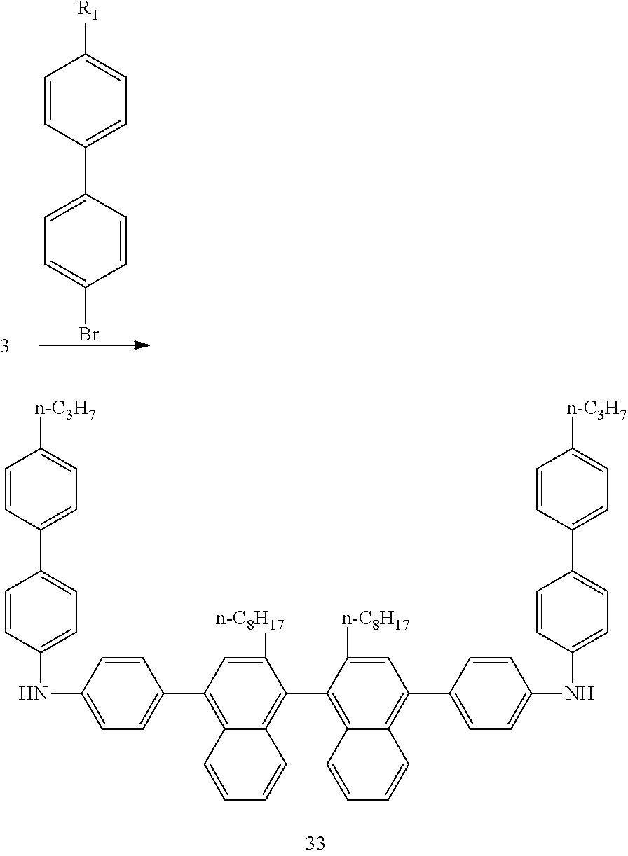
C1=CC(C2=CC=C(Br)C=C2)=CC=C1[R1].C1=C(NC2=CC=C(C3=CC=C([n-C3H7])C=C3)C=C2)C=CC(C2=C3C(=C(C4=C5C=CC=CC5=C(C5=CC=C(NC6=CC=C(C7=CC=C([n-C3H7])C=C7)C=C6)C=C5)C=C4[n-C8H17])C([n-C8H17])=C2)C=CC=C3)=C1
